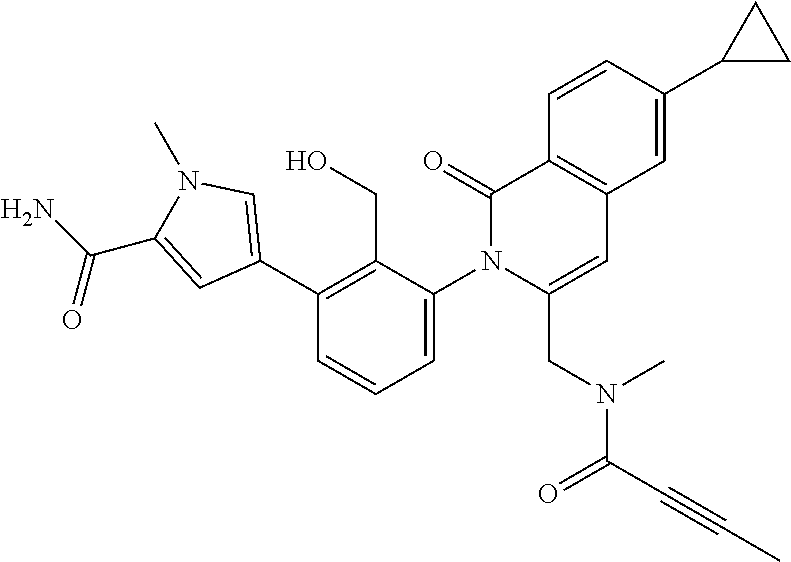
C1(C2=CN(C)C(C(N)=O)=C2)=C(CO)C(N2C(CN(C(=O)C#CC)C)=CC3=C(C2=O)C=CC(C2CC2)=C3)=CC=C1
